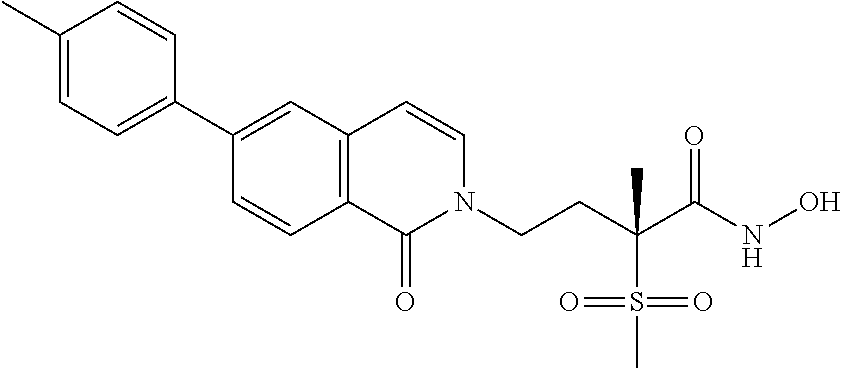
C1=CC(C2=CC3=C(C=C2)C(=O)N(CCC(S(=O)(C)=O)(C)C(NO)=O)C=C3)=CC=C1C
